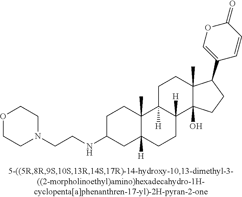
C1C(NCCN2CCOCC2)CC2([H])C(C)(C1)C1([H])C([H])(CC2)C2(O)C(C)(CC1)C(C1=COC(=O)C=C1)CC2
